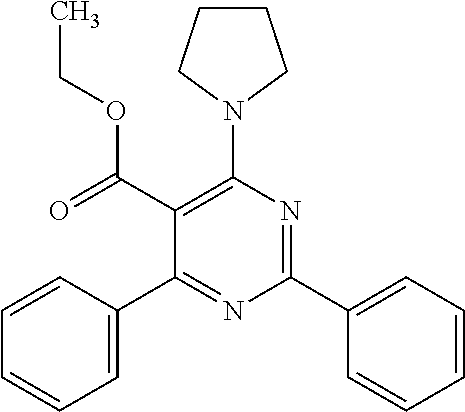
O=C(C1=C(N2CCCC2)N=C(C2=CC=CC=C2)N=C1C1=CC=CC=C1)OCC
